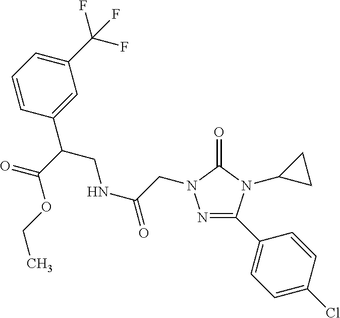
N1=C(C2=CC=C(Cl)C=C2)N(C2CC2)C(=O)N1CC(=O)NCC(C1=CC(C(F)(F)F)=CC=C1)C(OCC)=O
